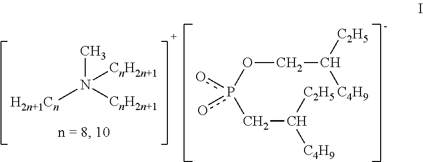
[H2n+1Cn]N([CnH2n+1])(C)[CnH2n+1].O(p(CC([C4H9])[C2H5])(o)o)CC([C2H5])[C4H9]
